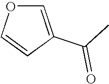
C1=C(C(C)=O)C=CO1
